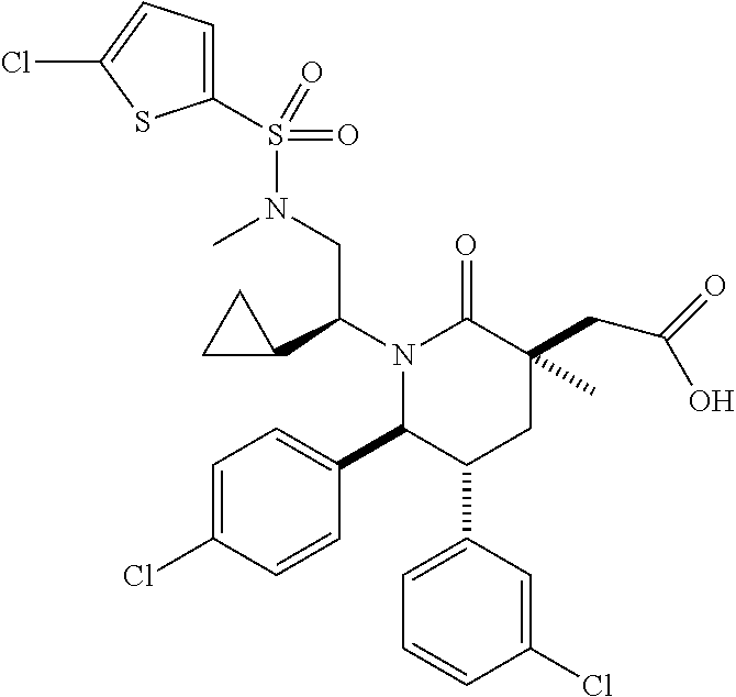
N1(C(C2CC2)CN(S(C2=CC=C(Cl)S2)(=O)=O)C)C(C2=CC=C(Cl)C=C2)C(C2=CC=CC(Cl)=C2)CC(CC(=O)O)(C)C1=O
